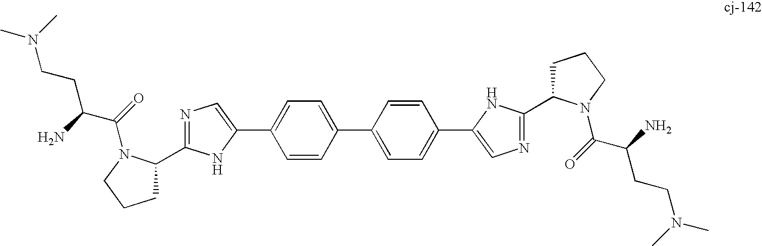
C1=CC(C2=CC=C(C3=CN=C(C4CCCN4C(C(N)CCN(C)C)=O)N3)C=C2)=CC=C1C1=CN=C(C2CCCN2C(C(N)CCN(C)C)=O)N1
